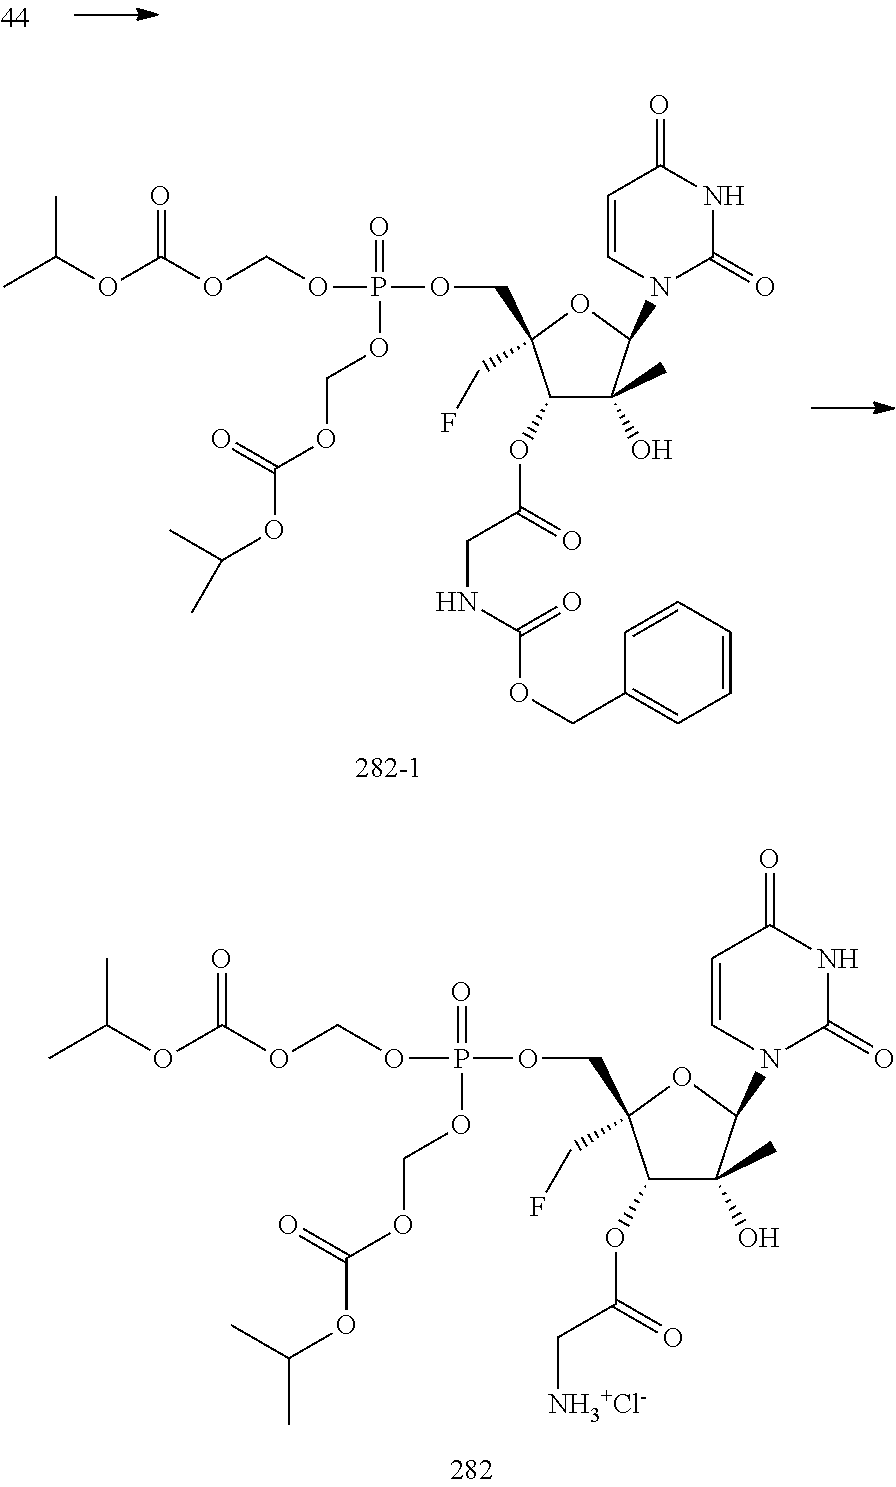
C1(OC(C[NH3+Cl-])=O)C(O)(C)C(N2C(=O)NC(=O)C=C2)OC1(COP(OCOC(OC(C)C)=O)(=O)OCOC(=O)OC(C)C)CF.C1(OC(CNC(OCC2=CC=CC=C2)=O)=O)C(O)(C)C(N2C(=O)NC(=O)C=C2)OC1(COP(OCOC(OC(C)C)=O)(=O)OCOC(=O)OC(C)C)CF
